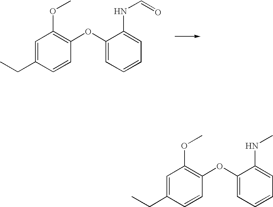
C1=C(CC)C=CC(OC2=CC=CC=C2NC=O)=C1OC.C1=C(CC)C=CC(OC2=CC=CC=C2NC)=C1OC
